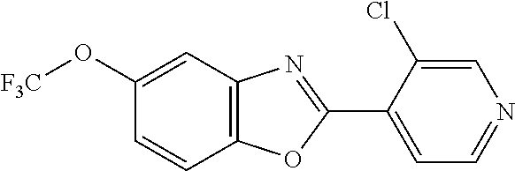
C1(O[F3C])=CC2=C(C=C1)OC(C1=CC=NC=C1Cl)=N2
